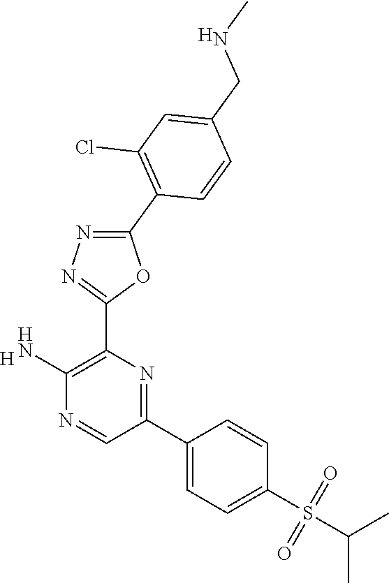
[H].C1(N)=C(C2=NN=C(C3=C(Cl)C=C(CNC)C=C3)O2)N=C(C2=CC=C(S(C(C)C)(=O)=O)C=C2)C=N1.[H]
